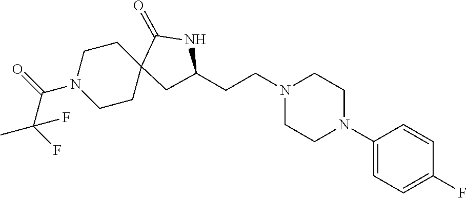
C1(N2CCN(CCC3CC4(CCN(C(=O)C(F)(C)F)CC4)C(=O)N3)CC2)=CC=C(F)C=C1
